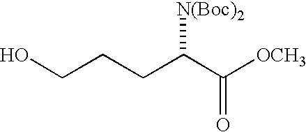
OCCCC(C([OCH3])=O)[N(Boc)2]
